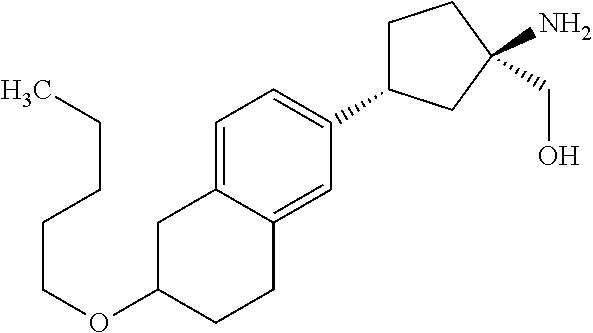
C1=C2C(=CC(C3CCC(CO)(N)C3)=C1)CCC(OCCCCC)C2
